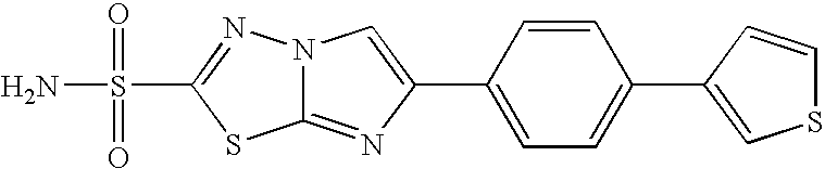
C12=NC(C3=CC=C(C4=CSC=C4)C=C3)=CN1N=C(S(N)(=O)=O)S2
